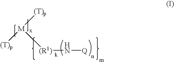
[(R1)]([M]([(T)p])[(T)p])N[Q]
